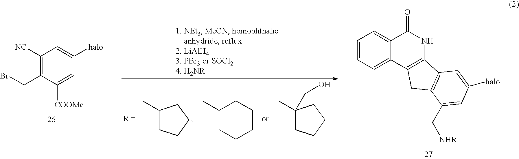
C1(C)CCCC1.C1(C)CCCCC1.C1(C)(CO)CCCC1.C1=CC=C2C(=C1)C(=O)NC1=C2CC2=C1C=C([halo])C=C2C[NHR].C1([NC])=C(CBr)C([COOMe])=CC([halo])=C1
